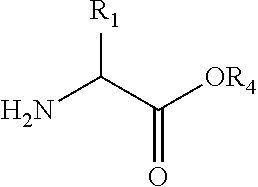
NC(C([OR4])=O)[R1]
